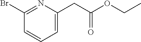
C1(Br)=NC(CC(OCC)=O)=CC=C1
